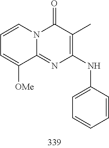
C1=CC=C([OMe])C2=NC(NC3=CC=CC=C3)=C(C)C(=O)N12
